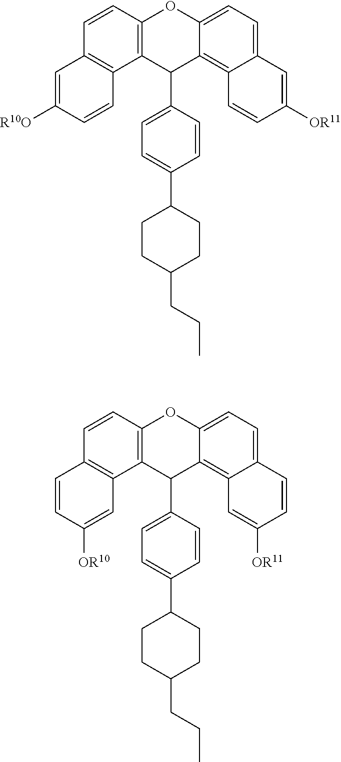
C12=C(C=CC3=C1C=C([OR10])C=C3)OC1=CC=C3C(=C1C2C1=CC=C(C2CCC(CCC)CC2)C=C1)C=C([OR11])C=C3.C12=C(C=CC3=C1C=CC([R10O])=C3)OC1=CC=C3C(=C1C2C1=CC=C(C2CCC(CCC)CC2)C=C1)C=CC([OR11])=C3
